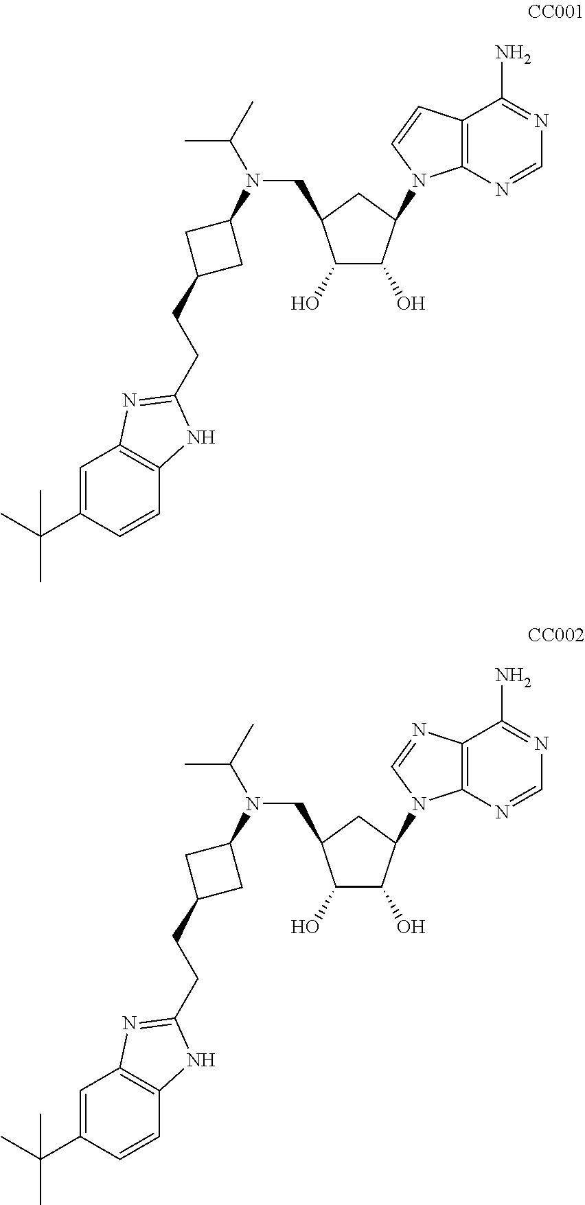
C1(N(CC2CC(N3C4=C(C(N)=NC=N4)C=C3)C(O)C2O)C(C)C)CC(CCC2=NC3=C(C=CC(C(C)(C)C)=C3)N2)C1.C1(N(CC2CC(N3C4=C(C(N)=NC=N4)N=C3)C(O)C2O)C(C)C)CC(CCC2=NC3=C(C=CC(C(C)(C)C)=C3)N2)C1
